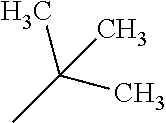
CC(C)(C)C
